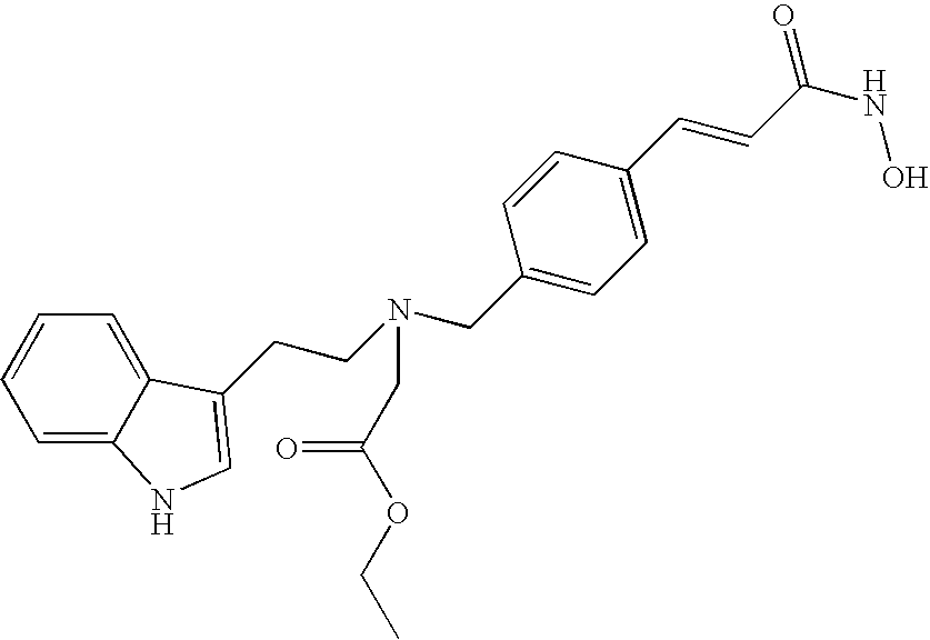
C1=C2C(=CC=C1)C(CCN(CC1=CC=C(C=CC(NO)=O)C=C1)CC(OCC)=O)=CN2
